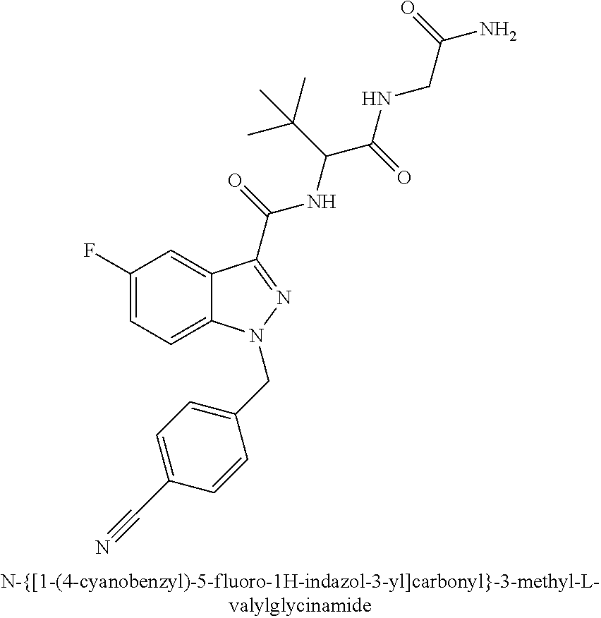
C1(F)=CC=C2C(=C1)C(C(=O)NC(C(NCC(=O)N)=O)C(C)(C)C)=NN2CC1=CC=C(C#N)C=C1
